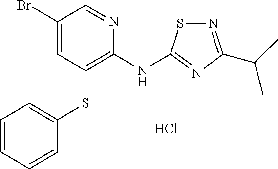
BrC1=CC(SC2=CC=CC=C2)=C(NC2=NC(C(C)C)=NS2)N=C1.Cl
